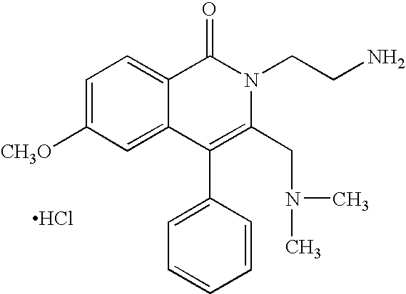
C1=C([CH3O])C=C2C(=C1)C(=O)N(CCN)C(CN(C)C)=C2C1=CC=CC=C1.Cl
